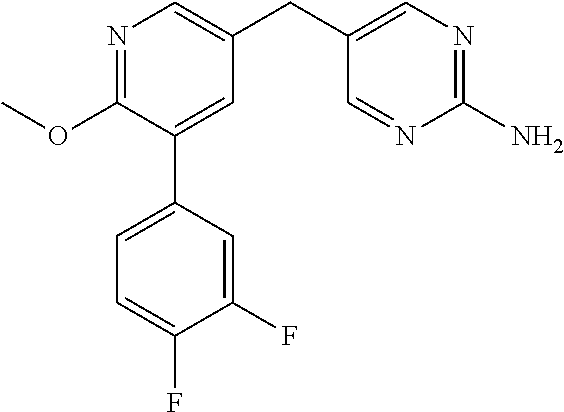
C1(OC)=NC=C(CC2=CN=C(N)N=C2)C=C1C1=CC=C(F)C(F)=C1
